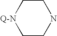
C1CNCC[Q-N]1
